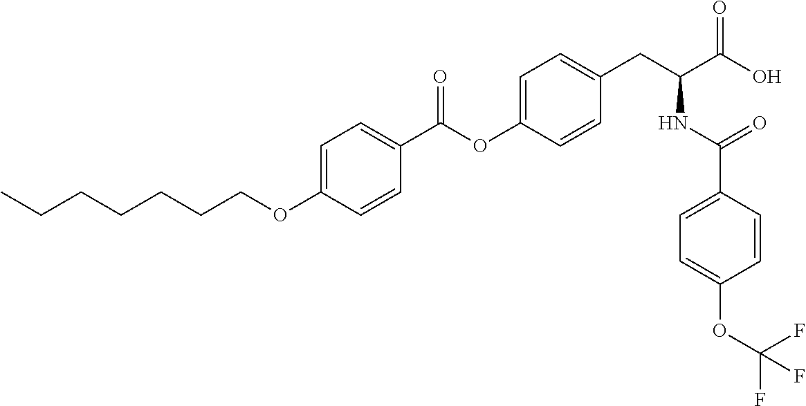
C1=C(OCCCCCCC)C=CC(C(OC2=CC=C(CC(C(O)=O)NC(C3=CC=C(OC(F)(F)F)C=C3)=O)C=C2)=O)=C1
